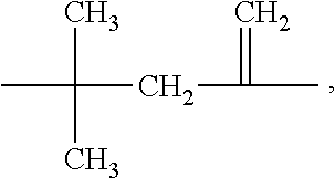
CC(CC(C)=C)(C)C
